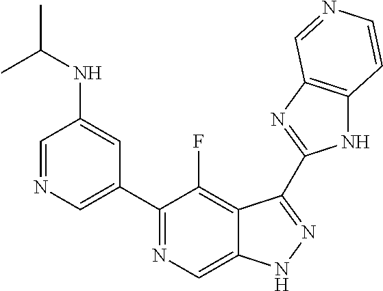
C1=NC=C(C2=NC=C3C(=C2F)C(C2=NC4=C(N2)C=CN=C4)=NN3)C=C1NC(C)C
